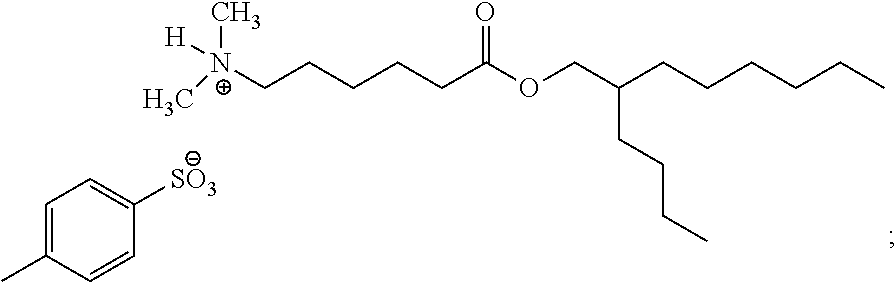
[N+](CCCCCC(OCC(CCCCCC)CCCC)=O)([H])(C)C.C1=C(C)C=CC([SO3])=C1
